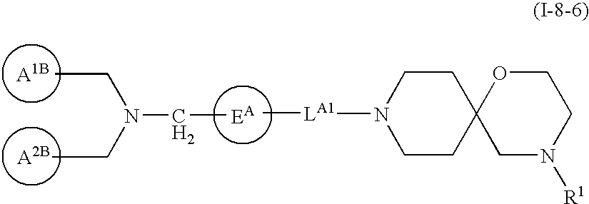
[A1B].[A2B].[EA].C(C)N(CC)CC.[LA1](C)N1CCC2(CC1)CN([R1])CCO2
